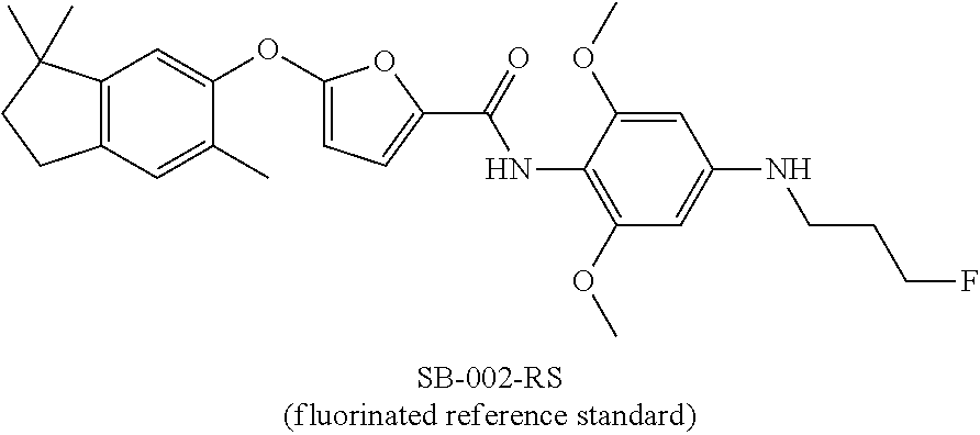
C12=C(C=C(OC3=CC=C(C(NC4=C(OC)C=C(NCCCF)C=C4OC)=O)O3)C(C)=C1)C(C)(C)CC2
